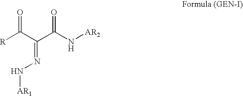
[R]C(C(C(N[AR2])=O)=NN[AR1])=O
